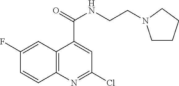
C12=C(N=C(Cl)C=C1C(=O)NCCN1CCCC1)C=CC(F)=C2
